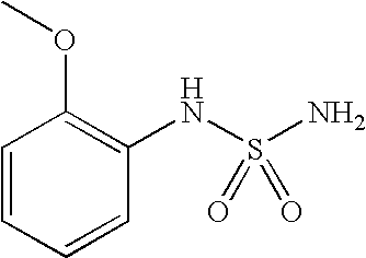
C1=CC=CC(NS(N)(=O)=O)=C1OC
